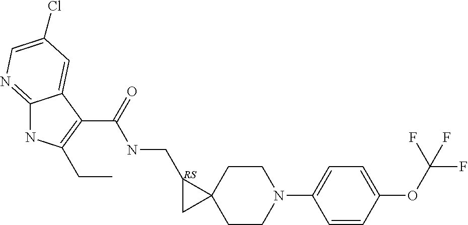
C12(CCN(C3=CC=C(OC(F)(F)F)C=C3)CC1)CC2CNC(C1=C(CC)NC2=NC=C(Cl)C=C12)=O
